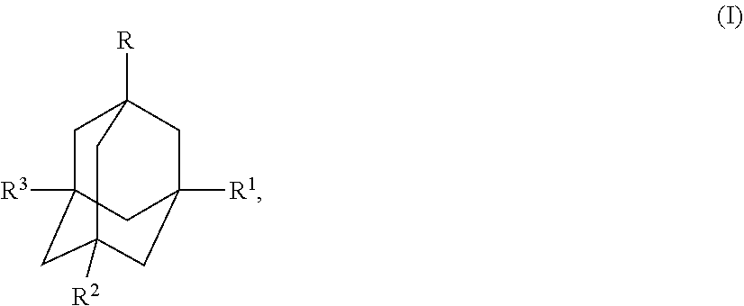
C1C2([R3])CC3([R2])CC([R1])(CC1([R])C3)C2
